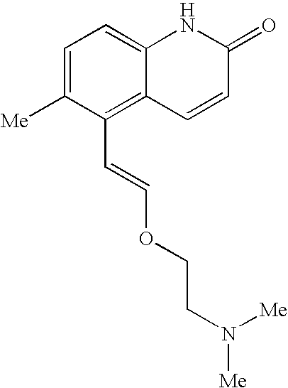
C1=C([Me])C(C=COCCN([Me])[Me])=C2C(=C1)NC(=O)C=C2
